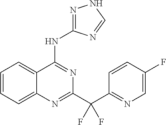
C1=CC=C2C(=C1)C(NC1=NNC=N1)=NC(C(C1=NC=C(F)C=C1)(F)F)=N2
